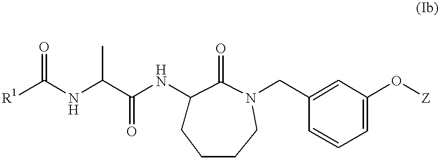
[R1]C(NC(C(NC1CCCCN(CC2=CC(O[Z])=CC=C2)C1=O)=O)C)=O
